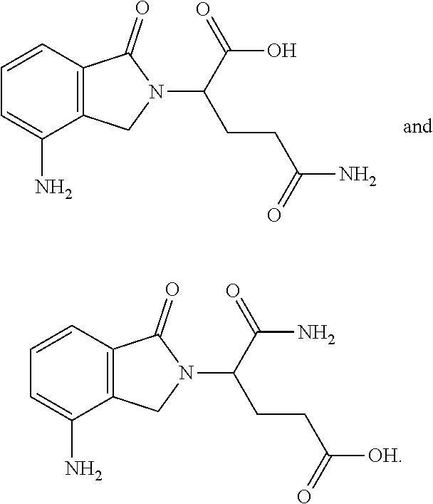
C12=C(CN(C(C(=O)O)CCC(N)=O)C1=O)C(N)=CC=C2.C12=C(CN(C(C(=O)N)CCC([OH])=O)C1=O)C(N)=CC=C2
